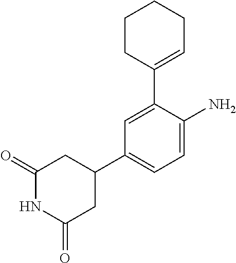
C1(C2CC(=O)NC(=O)C2)=CC=C(N)C(C2=CCCCC2)=C1
